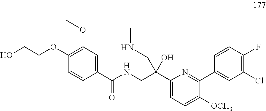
C1(OC)=C(OCCO)C=CC(C(NCC(C2=CC=C([OCH3])C(C3=CC(Cl)=C(F)C=C3)=N2)(O)CNC)=O)=C1
